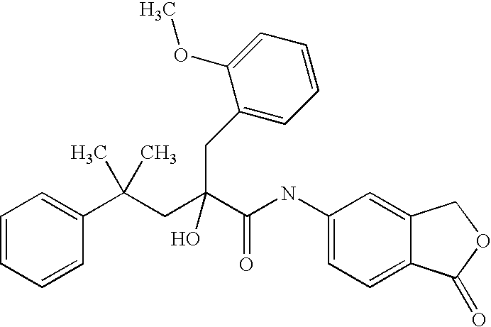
C1=CC=CC(C(CC(C(NC2=CC=C3C(=C2)COC3=O)=O)(O)CC2=CC=CC=C2OC)(C)C)=C1
